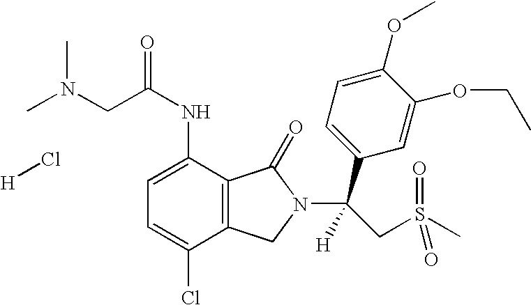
[H]Cl.C(C(NC1=CC=C(Cl)C2=C1C(=O)N(C(CS(C)(=O)=O)(C1=CC=C(OC)C(OCC)=C1)[H])C2)=O)N(C)C
